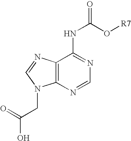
C12=C(N=CN=C1NC(=O)O[R7])N(CC(O)=O)C=N2
